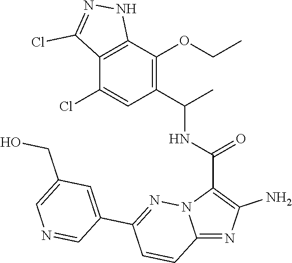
C12=NC(N)=C(C(=O)NC(C3=C(OCC)C4=C(C(Cl)=C3)C(Cl)=NN4)C)N1N=C(C1=CC(CO)=CN=C1)C=C2
